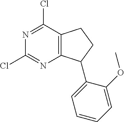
C12=C(C(Cl)=NC(Cl)=N1)CCC2C1=CC=CC=C1OC
